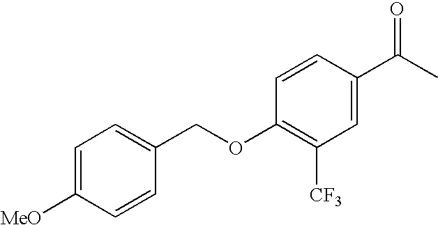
C1=CC(C(=O)C)=CC([CF3])=C1OCC1=CC=C([MeO])C=C1
